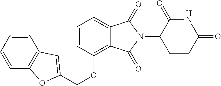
C(OC1=C2C(=CC=C1)C(=O)N(C1CCC(=O)NC1=O)C2=O)C1=CC2=C(C=CC=C2)O1
